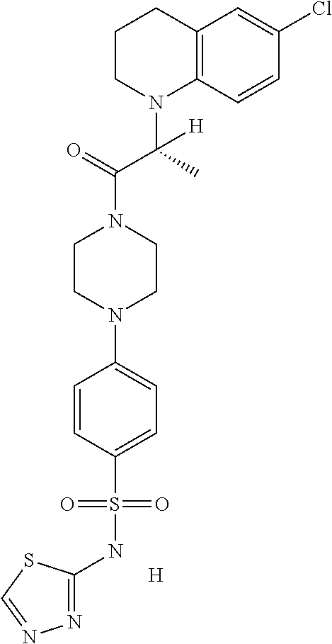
C12=C(C=CC(Cl)=C1)N(C(C(N1CCN(C3=CC=C(S(NC4=NN=CS4)(=O)=O)C=C3)CC1)=O)(C)[H])CCC2.[H]
